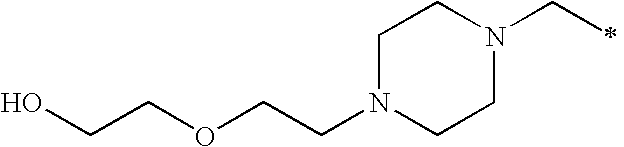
C1N(CCOCCO)CCN(CC)C1
